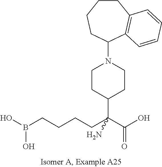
C1(N2CCC(C(CCCCB(O)O)(C(O)=O)N)CC2)C2=C(CCCC1)C=CC=C2
